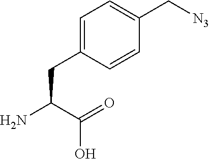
C1=C(CC(N)C(=O)O)C=CC(C[N3])=C1
